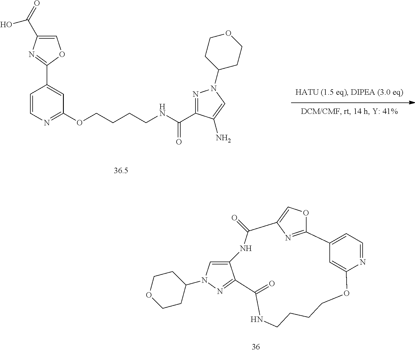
C1=CN=C(OCCCCNC(=O)C2=NN(C3CCOCC3)C=C2N)C=C1C1=NC(C(O)=O)=CO1.N1=CC=C2C=C1OCCCCNC(=O)C1=NN(C3CCOCC3)C=C1NC(=O)C1=COC2=N1
